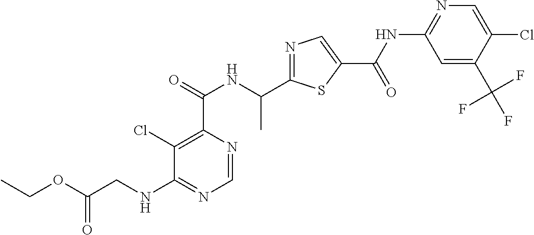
N1=C(C(NC(C2=C(Cl)C(NCC(OCC)=O)=NC=N2)=O)C)SC(C(=O)NC2=NC=C(Cl)C(C(F)(F)F)=C2)=C1
